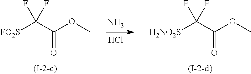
[H2NO2S]C(C(=O)OC)(F)F.N.Cl.[FO2S]C(C(=O)OC)(F)F
